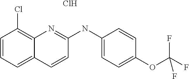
C1=CC=C2C(=C1Cl)N=C(NC1=CC=C(OC(F)(F)F)C=C1)C=C2.Cl
